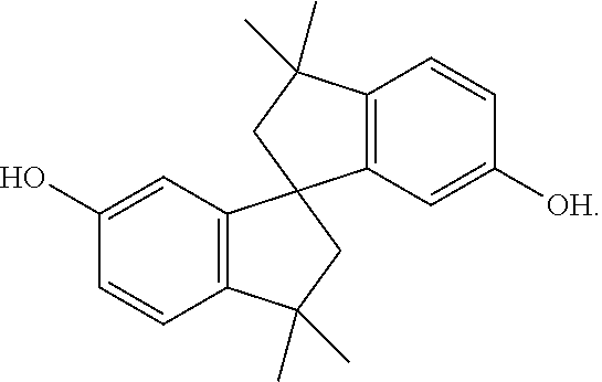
C12=C(C=C(O)C=C1)C1(CC2(C)C)C2=C(C(C)(C)C1)C=CC([OH])=C2
